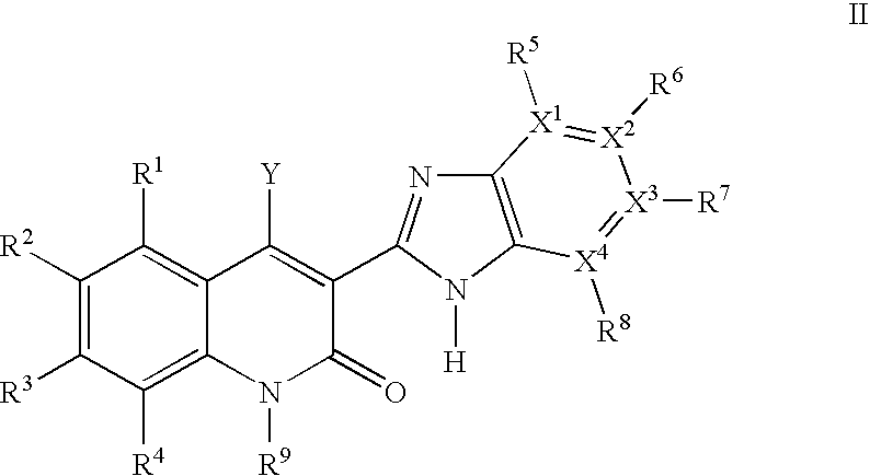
C1([R2])=C([R3])C([R4])=C2C(=C1[R1])C([Y])=C(C1=NC3=C(N1[H])[X4]([R8])=[X3]([R7])[X2]([R6])=[X1]3[R5])C(=O)N2[R9]
